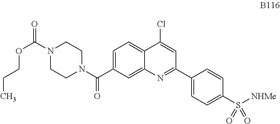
C1=C(C(N2CCN(C(=O)OCCC)CC2)=O)C=C2C(=C1)C(Cl)=CC(C1=CC=C(S([NHMe])(=O)=O)C=C1)=N2
